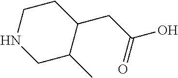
C1CNCC(C)C1CC(O)=O
